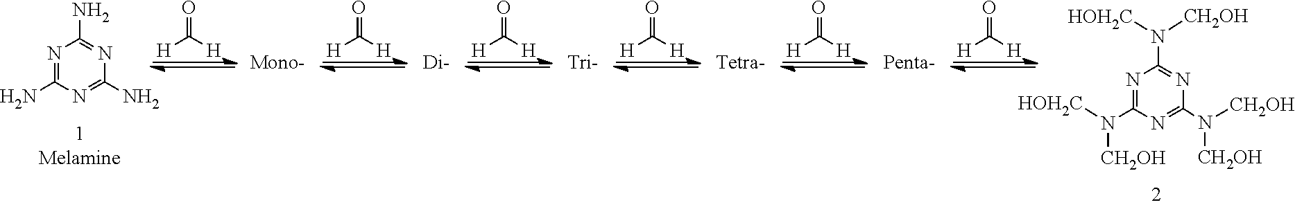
N1=C(N)N=C(N)N=C1N.O=C([H])[H].N1=C(N([HOH2C])[CH2OH])N=C(N([CH2OH])[CH2OH])N=C1N([HOH2C])[CH2OH].O=C([H])[H].O=C([H])[H].O=C([H])[H].O=C([H])[H].O=C([H])[H]
